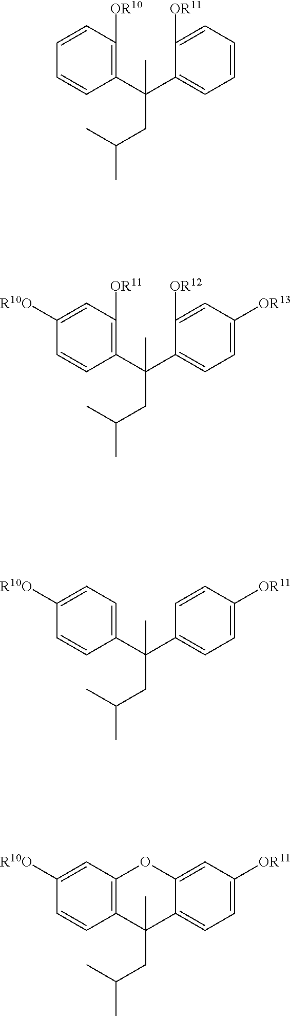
C1(C(C2=C([OR10])C=CC=C2)(C)CC(C)C)=CC=CC=C1[OR11].C1(C(C2=C([OR11])C=C([R10O])C=C2)(C)CC(C)C)=CC=C([OR13])C=C1[OR12].C1(C(C2=CC=C([R10O])C=C2)(C)CC(C)C)=CC=C([OR11])C=C1.C12=CC=C([OR11])C=C1OC1=C(C=CC([R10O])=C1)C2(C)CC(C)C
